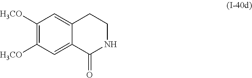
C1([H3CO])=C([H3CO])C=C2C(=C1)CCNC2=O
